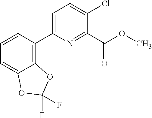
COC(C1=NC(C2=C3OC(F)(F)OC3=CC=C2)=CC=C1Cl)=O
